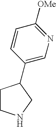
C1CNCC1C1=CN=C([OMe])C=C1
